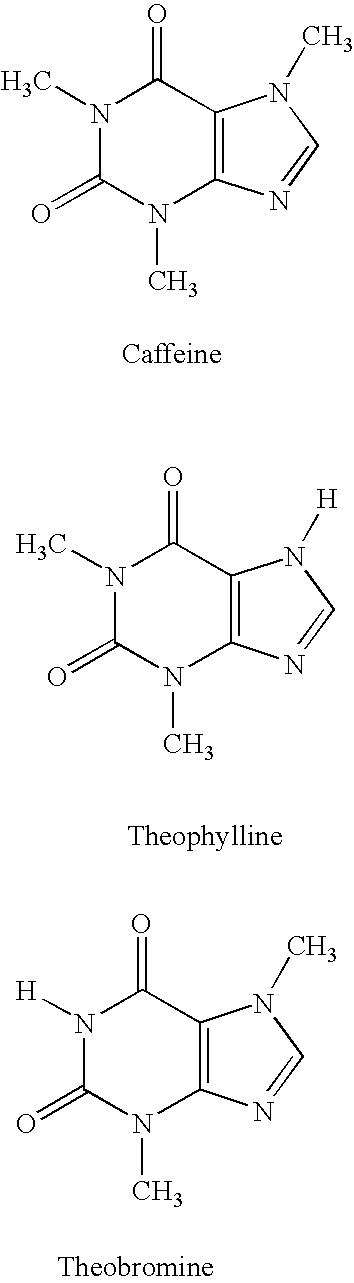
N1(C)C(=O)N(C)C2=C(C1=O)N(C)C=N2.N1(C)C(=O)N(C)C2=C(C1=O)N([H])C=N2.N1([H])C(=O)N(C)C2=C(C1=O)N(C)C=N2
